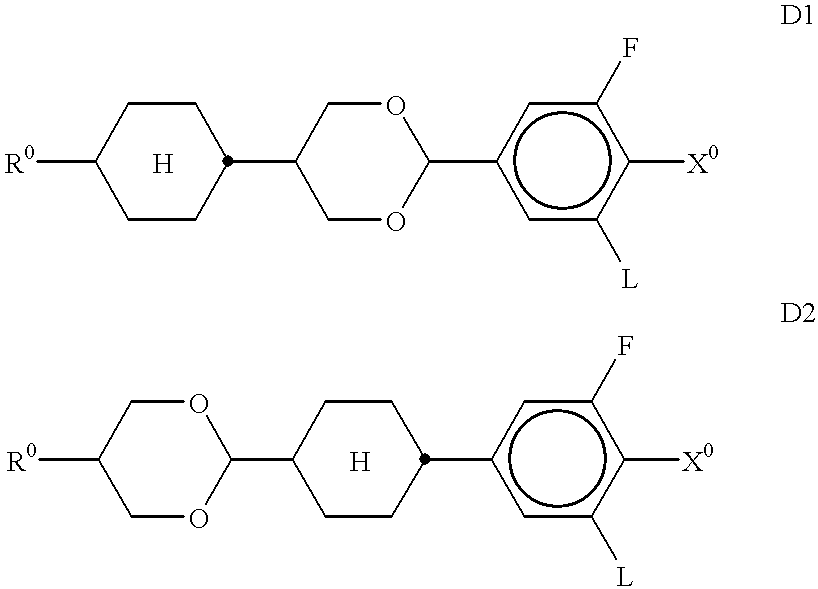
[R0]C1CCC(C2COC(c3cc([L])c([X0])c(F)c3)OC2)CC1.[H].[R0]C1COC(C2CCC(c3cc([L])c([X0])c(F)c3)CC2)OC1.[H]
